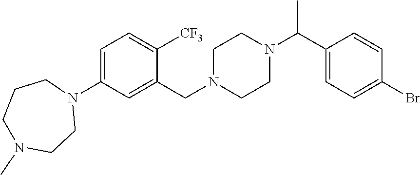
C1=C(N2CCCN(C)CC2)C=C(CN2CCN(C(C3=CC=C(Br)C=C3)C)CC2)C([CF3])=C1
